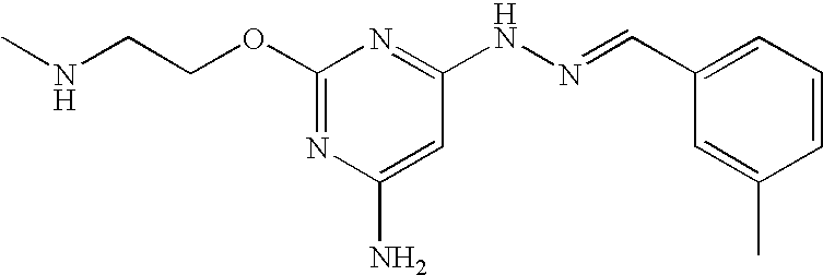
C1(OCCNC)=NC(N)=CC(NN=CC2=CC=CC(C)=C2)=N1
